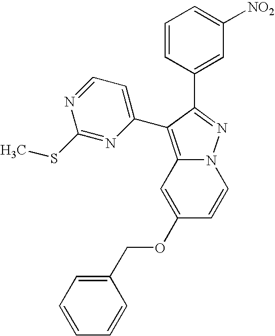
N12C(=C(C3=CC=NC(SC)=N3)C(C3=CC([NO2])=CC=C3)=N1)C=C(OCC1=CC=CC=C1)C=C2
